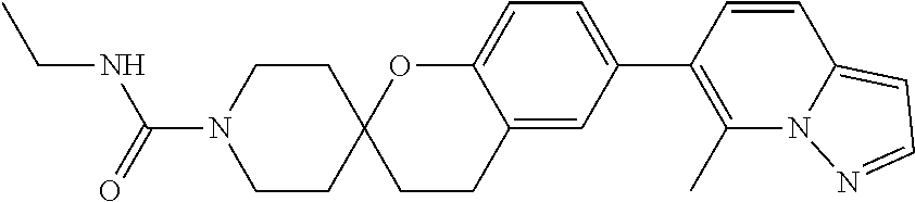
C12=CC(C3=C(C)N4C(=CC=N4)C=C3)=CC=C1OC1(CC2)CCN(C(NCC)=O)CC1
